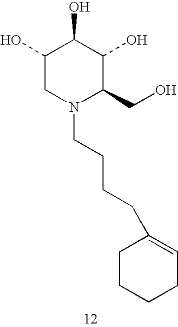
C1(O)CN(CCCCC2=CCCCC2)C(CO)C(O)C1O
